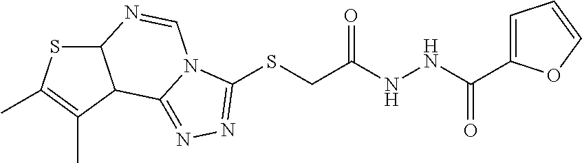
C12SC(C)=C(C)C1C1=NN=C(SCC(NNC(=O)C3=CC=CO3)=O)N1C=N2
